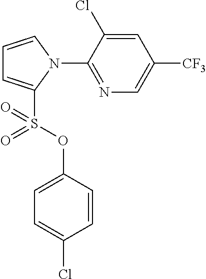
C1=CN(C2=NC=C([CF3])C=C2Cl)C(S(OC2=CC=C(Cl)C=C2)(=O)=O)=C1
